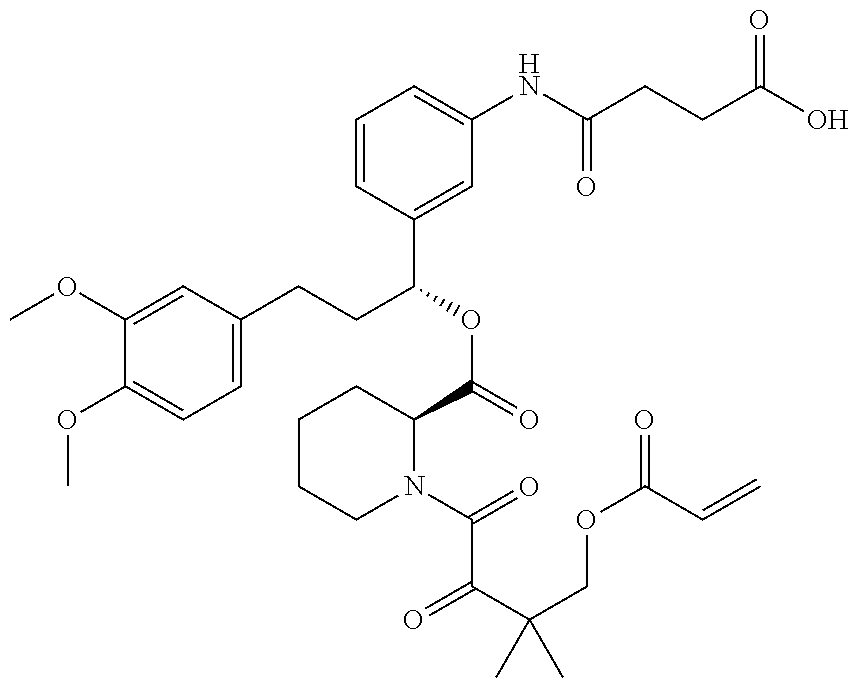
COC1=CC(CCC(OC(=O)C2CCCCN2C(=O)C(C(COC(=O)C=C)(C)C)=O)C2=CC(NC(CCC(O)=O)=O)=CC=C2)=CC=C1OC
